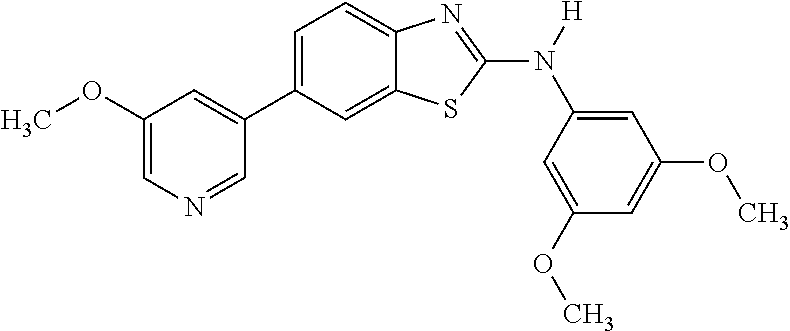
C1(OC)=CN=CC(C2=CC=C3C(=C2)SC(N([H])C2=CC(OC)=CC(OC)=C2)=N3)=C1
